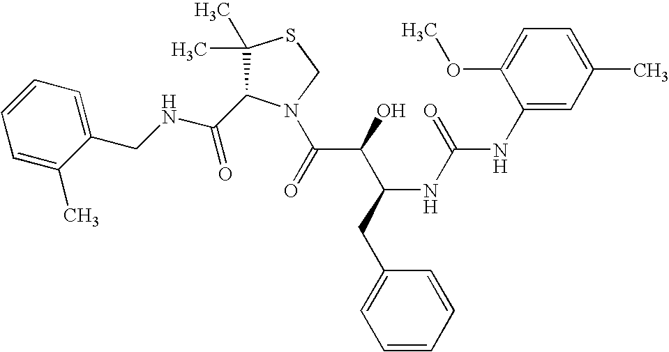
C(NCC1=CC=CC=C1C)(=O)C1C(C)(C)SCN1C(C(C(CC1=CC=CC=C1)NC(=O)NC1=CC(C)=CC=C1OC)O)=O
